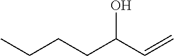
OC(C=C)CCCC
